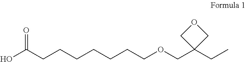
OC(CCCCCCCOCC1(CC)COC1)=O
